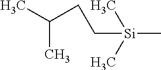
[Si](C)(C)(CCC(C)C)C
